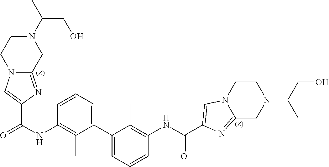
N12C(=NC(C(=O)NC3=C(C)C(C4=CC=CC(NC(C5=CN6C(=N5)CN(C(C)CO)CC6)=O)=C4C)=CC=C3)=C1)CN(C(CO)C)CC2
